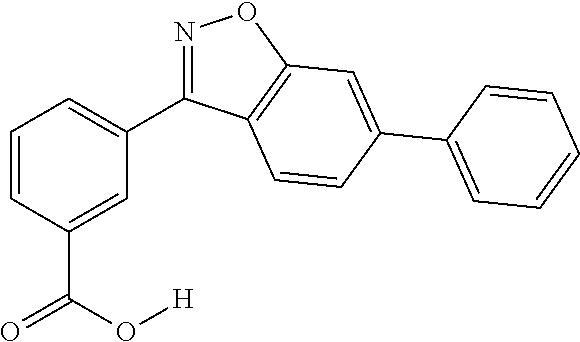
C1=C(C(O[H])=O)C=CC=C1C1=NOC2=C1C=CC(C1=CC=CC=C1)=C2
